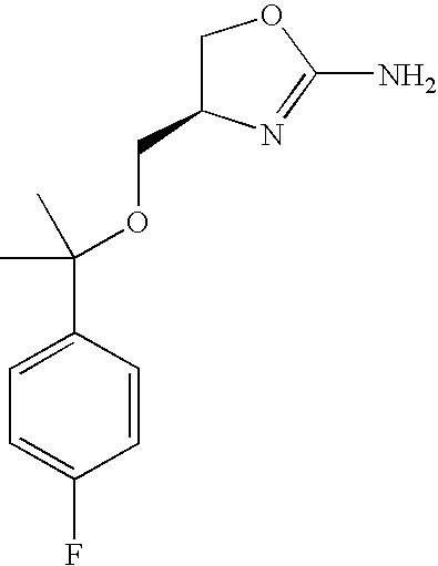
C1C(COC(C2=CC=C(F)C=C2)(C)C)N=C(N)O1
